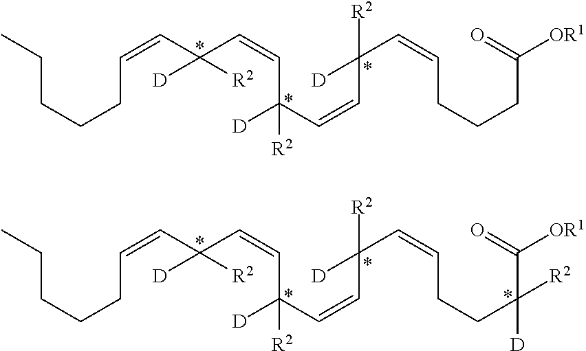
C(CCCC=CC(C=CC(C=CC([D])(C=CCCCC([OR1])=O)[R2])([R2])[D])([D])[R2])C.C(CCCC=CC(C=CC(C=CC([D])(C=CCCC(C([OR1])=O)([D])[R2])[R2])([R2])[D])([D])[R2])C
